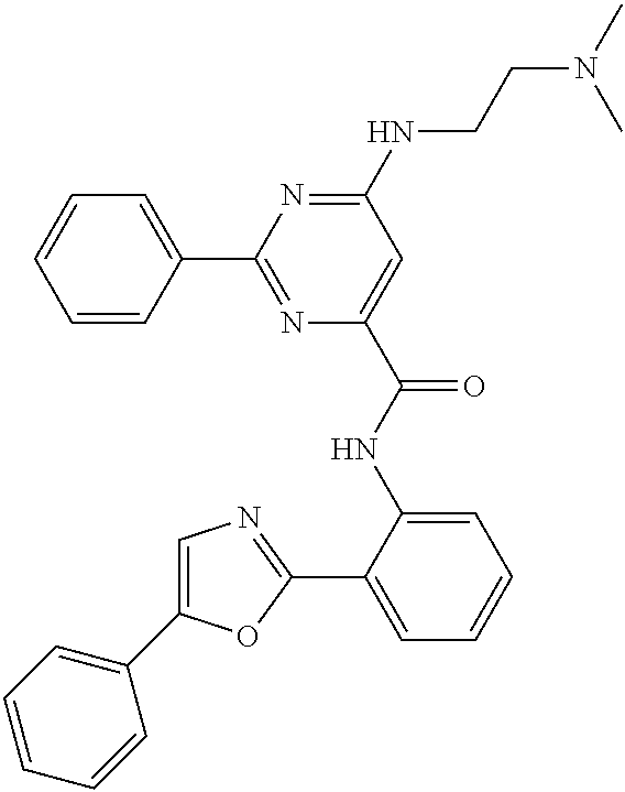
C1(C2=NC(C(NC3=CC=CC=C3C3=NC=C(C4=CC=CC=C4)O3)=O)=CC(NCCN(C)C)=N2)=CC=CC=C1
